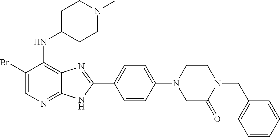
C1(Br)=CN=C2C(=C1NC1CCN(C)CC1)N=C(C1=CC=C(N3CC(=O)N(CC4=CC=CC=C4)CC3)C=C1)N2
